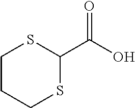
C1CCSC(C(O)=O)S1
